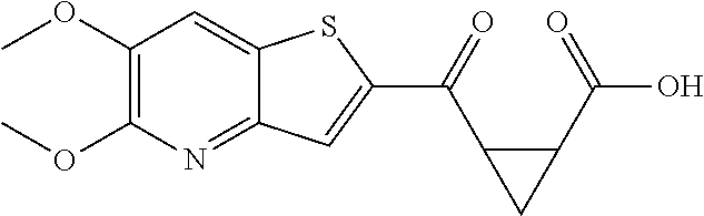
C1(OC)=C(OC)N=C2C(=C1)SC(C(=O)C1C(C(O)=O)C1)=C2
